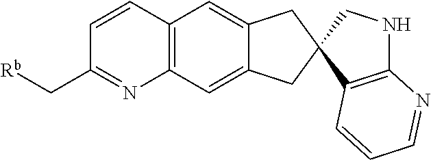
C1=CC2=C(N=C1C[Rb])C=C1C(=C2)CC2(C1)C1=C(NC2)N=CC=C1
